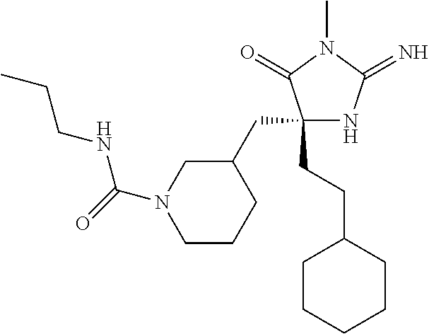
C1CCC(CC2(CCC3CCCCC3)NC(=N)N(C)C2=O)CN1C(=O)NCCC
